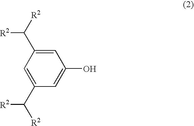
C1=C(C([R2])[R2])C=C(O)C=C1C([R2])[R2]
